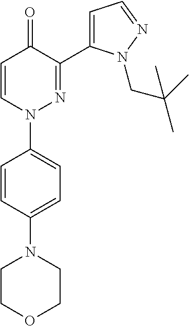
C1=C(N2CCOCC2)C=CC(N2N=C(C3=CC=NN3CC(C)(C)C)C(=O)C=C2)=C1
